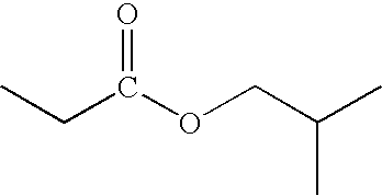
CCC(OCC(C)C)=O
